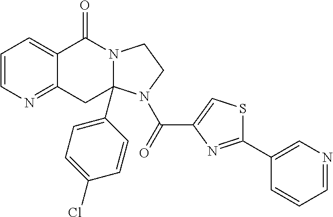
C1=CN=C2C(=C1)C(=O)N1C(C3=CC=C(Cl)C=C3)(C2)N(C(C2=CSC(C3=CN=CC=C3)=N2)=O)CC1
